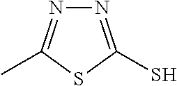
N1=C(S)SC(C)=N1
